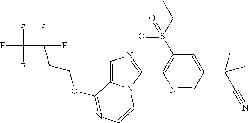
C1=C2N(C(C3=C(S(CC)(=O)=O)C=C(C(C#N)(C)C)C=N3)=N1)C=CN=C2OCCC(F)(F)C(F)(F)F
